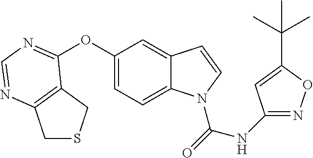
C1(OC2=NC=NC3=C2CSC3)=CC=C2C(=C1)C=CN2C(NC1=NOC(C(C)(C)C)=C1)=O
